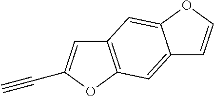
C12=C(OC(C#C)=C1)C=C1C(=C2)OC=C1
